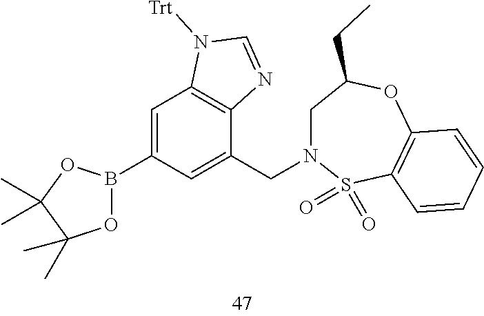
C1=C(B2OC(C)(C)C(C)(C)O2)C=C(CN2CC(CC)OC3=C(S2(=O)=O)C=CC=C3)C2=C1N([Trt])C=N2
